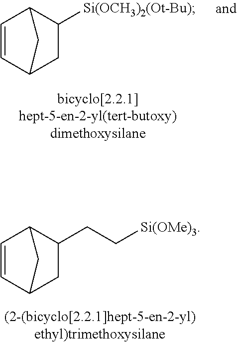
C1=CC2CC([Si(OCH3)2(Ot-Bu)])C1C2.C1=CC2CC(CC[Si(OMe)3])C1C2
